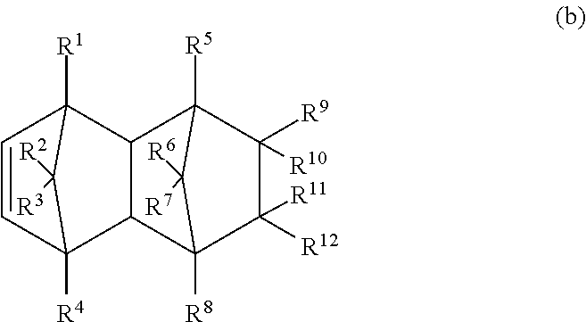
C1=CC2([R4])C([R2])([R3])C1([R1])C1C2C2([R8])C([R11])([R12])C([R9])([R10])C1([R5])C2([R6])[R7]
